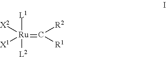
C(=[Ru]([X1])([X2])([L1])[L2])([R2])[R1]
